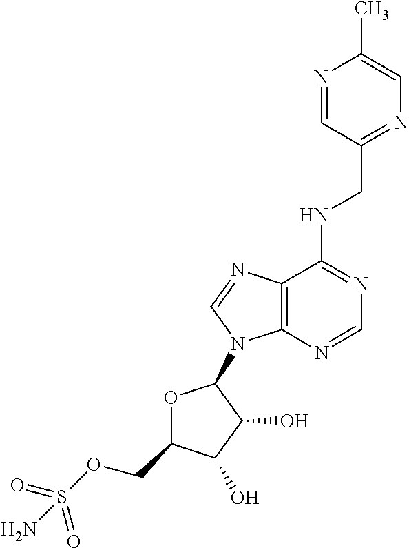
N(C1=NC=NC2=C1N=CN2C1OC(COS(=O)(=O)N)C(O)C1O)CC1=NC=C(C)N=C1
